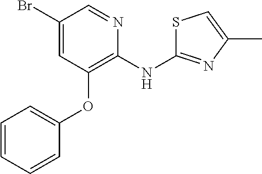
C1=CC=CC(OC2=C(NC3=NC(C)=CS3)N=CC(Br)=C2)=C1
